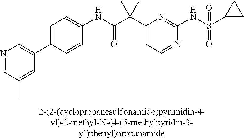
C1(NC(=O)C(C2=CC=NC(NS(=O)(=O)C3CC3)=N2)(C)C)=CC=C(C2=CN=CC(C)=C2)C=C1
